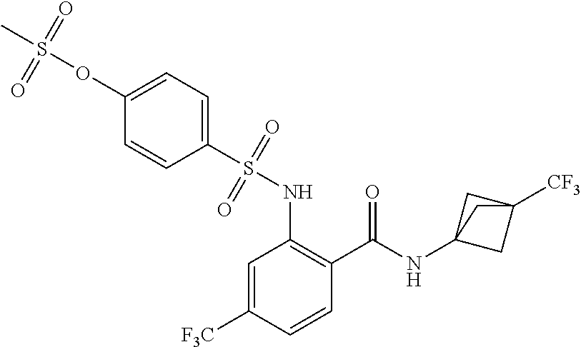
C1=C([F3C])C=CC(C(=O)NC23CC([CF3])(C2)C3)=C1NS(C1=CC=C(OS(C)(=O)=O)C=C1)(=O)=O
